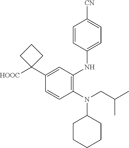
C1=CC(NC2=C(N(C3CCCCC3)CC(C)C)C=CC(C3([HOOC])CCC3)=C2)=CC=C1[CN]
